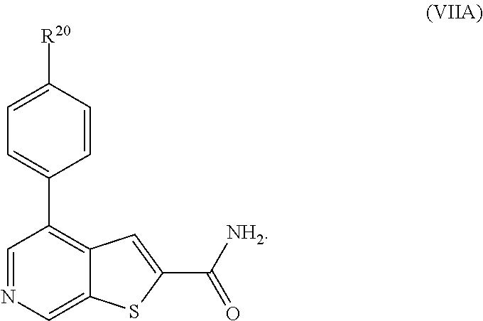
C1=NC=C2C(=C1C1=CC=C([R20])C=C1)C=C(C([NH2])=O)S2
